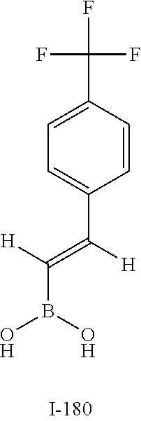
OB(O)C([H])=C([H])C1=CC=C(C(F)(F)F)C=C1
